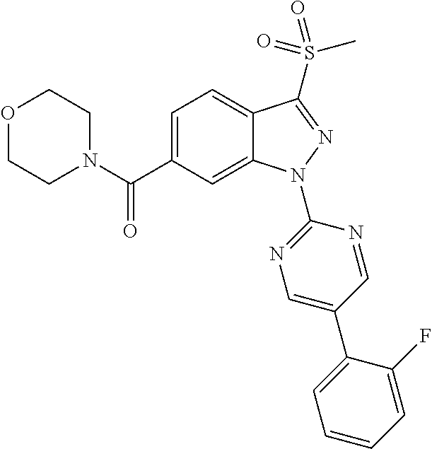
C12=CC=C(C(N3CCOCC3)=O)C=C1N(C1=NC=C(C3=CC=CC=C3F)C=N1)N=C2S(C)(=O)=O
